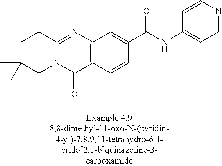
N12C(=NC3=C(C1=O)C=CC(C(NC1=CC=NC=C1)=O)=C3)CCC(C)(C)C2
